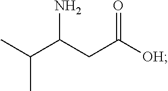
CC(C(CC([OH])=O)N)C
